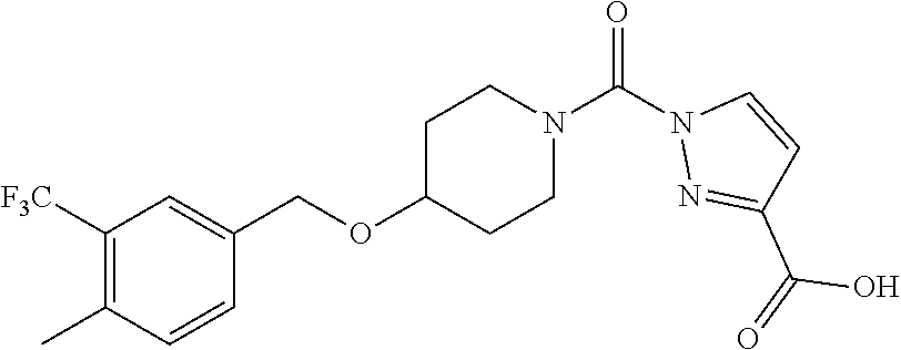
C1([F3C])=C(C)C=CC(COC2CCN(C(N3N=C(C(=O)O)C=C3)=O)CC2)=C1
